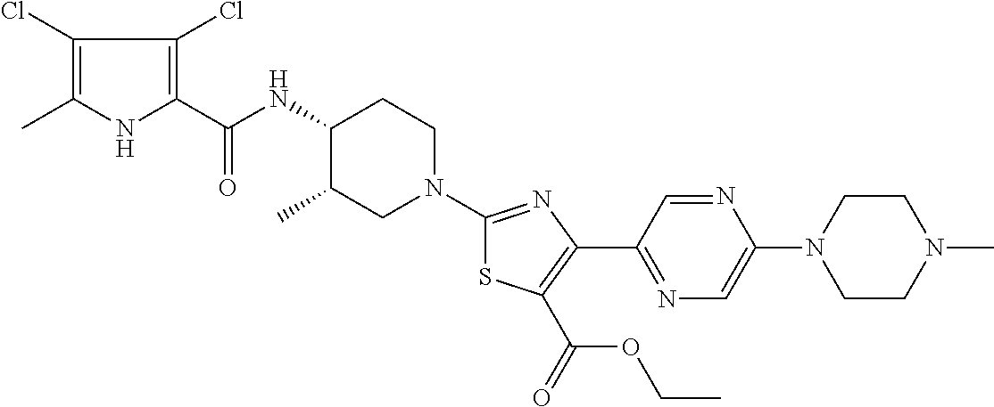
C1(Cl)=C(C)NC(C(NC2C(C)CN(C3=NC(C4=NC=C(N5CCN(C)CC5)N=C4)=C(C(=O)OCC)S3)CC2)=O)=C1Cl
